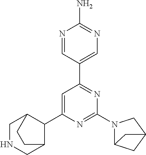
C1=C(C2C3CNCC2CC3)N=C(N2C3CC(C2)C3)N=C1C1=CN=C(N)N=C1
